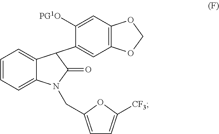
C12=CC=CC=C1N(CC1=CC=C([CF3])O1)C(=O)C2C1=CC2=C(C=C1[PG1O])OCO2
